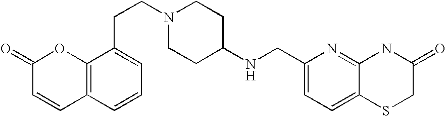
C12=C(C=CC=C1CCN1CCC(NCC3=CC=C4C(=N3)NC(=O)CS4)CC1)C=CC(=O)O2
